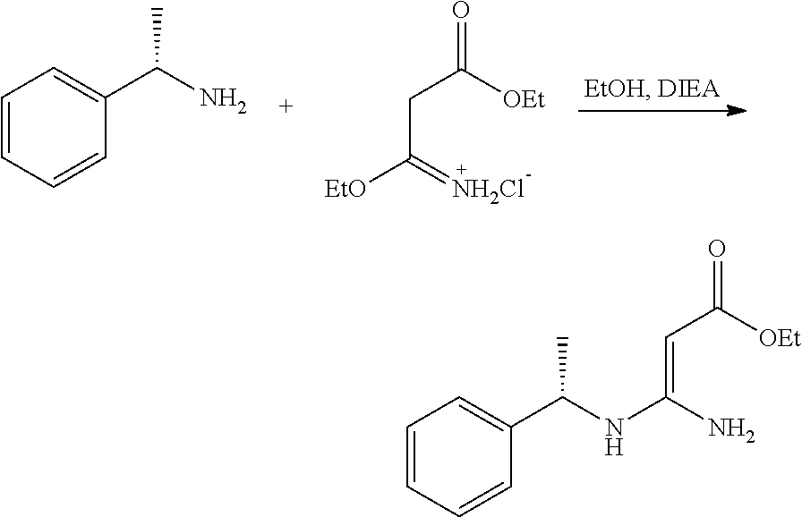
C(C([OEt])=O)C([EtO])=[NH2Cl].C1=CC=CC(C(N)C)=C1.C1=CC=CC(C(NC(=CC([OEt])=O)N)C)=C1
